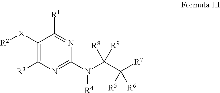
C1([X][R2])=C([R3])N=C(N(C(C([R7])([R5])[R6])([R9])[R8])[R4])N=C1[R1]
